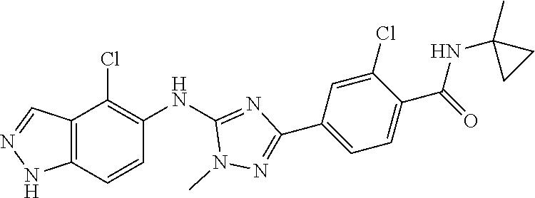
C12=C(C=CC(NC3=NC(C4=CC=C(C(NC5(C)CC5)=O)C(Cl)=C4)=NN3C)=C1Cl)NN=C2
